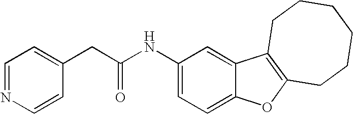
C1(NC(CC2=CC=NC=C2)=O)=CC=C2C(=C1)C1=C(O2)CCCCCC1
